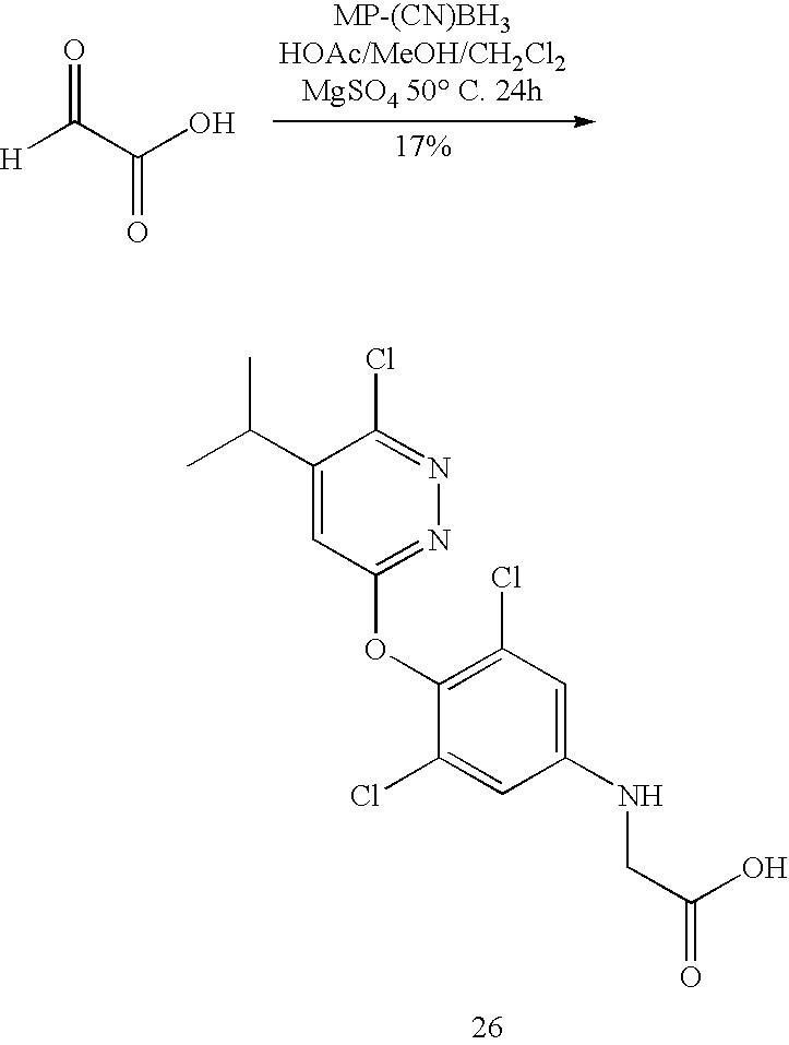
C1(C(C)C)=CC(OC2=C(Cl)C=C(NCC(=O)O)C=C2Cl)=NN=C1Cl.[H]C(C(O)=O)=O
